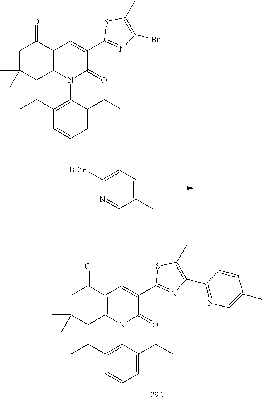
C1C(C)(C)CC2=C(C1=O)C=C(C1=NC(Br)=C(C)S1)C(=O)N2C1=C(CC)C=CC=C1CC.C1([BrZn])=CC=C(C)C=N1.C1C(C)(C)CC2=C(C1=O)C=C(C1=NC(C3=NC=C(C)C=C3)=C(C)S1)C(=O)N2C1=C(CC)C=CC=C1CC
